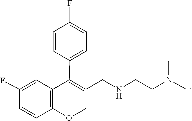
N(C)(C)CCNCC1=C(C2=CC=C(F)C=C2)C2=C(OC1)C=CC(F)=C2
